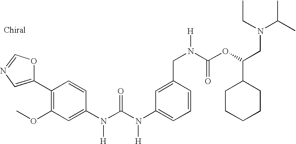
O1C=NC=C1C1=C(OC)C=C(N([H])C(N(C2=CC=CC(CN(C(=O)OC(CN(C(C)C)CC)C3CCCCC3)[H])=C2)[H])=O)C=C1
